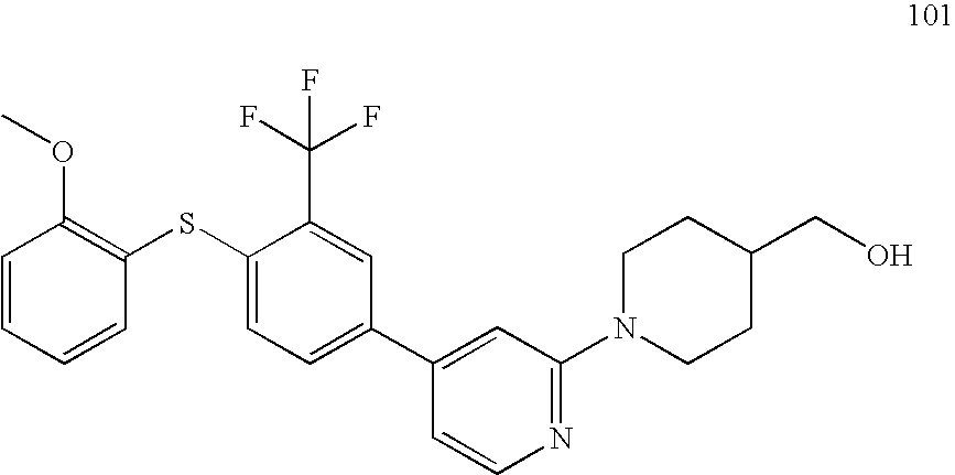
C1=CC=CC(SC2=CC=C(C3=CC(N4CCC(CO)CC4)=NC=C3)C=C2C(F)(F)F)=C1OC
